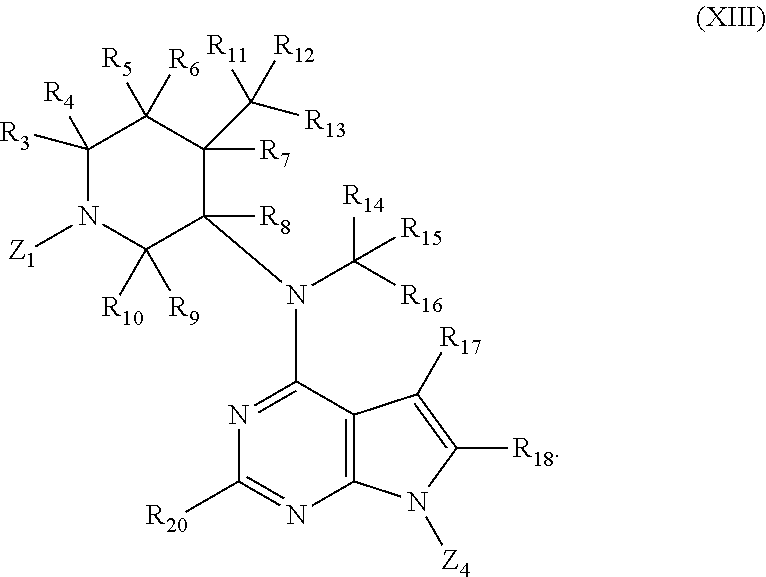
C1([R3])([R4])N([Z1])C([R10])([R9])C([R8])(N(C([R16])([R14])[R15])C2=NC([R20])=NC3=C2C([R17])=C([R18])N3[Z4])C([R7])(C([R13])([R11])[R12])C1([R5])[R6]
